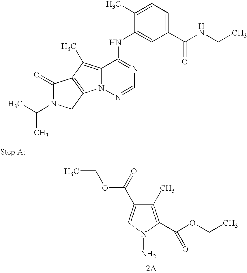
C1(C)=C(C(OCC)=O)N(N)C=C1C(OCC)=O.C1(=O)N(C(C)C)CC2=C1C(C)=C1N2N=CN=C1NC1=CC(C(NCC)=O)=CC=C1C
